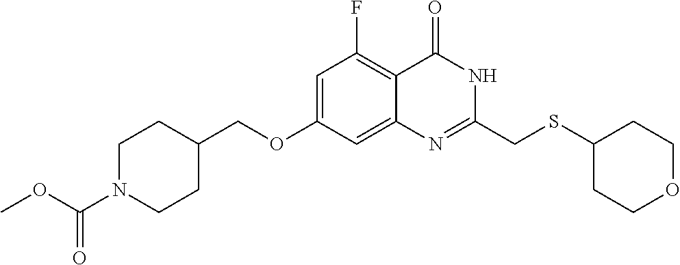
C1=C(OCC2CCN(C(OC)=O)CC2)C=C2C(=C1F)C(=O)NC(CSC1CCOCC1)=N2
